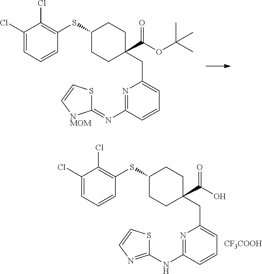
S(C1CCC(CC2=CC=CC(N=C3SC=C[NMOM]3)=N2)(C(OC(C)(C)C)=O)CC1)C1=C(Cl)C(Cl)=CC=C1.C1(Cl)=CC=CC(SC2CCC(CC3=CC=CC(NC4=NC=CS4)=N3)(C(O)=O)CC2)=C1Cl.[CF3COOH]
